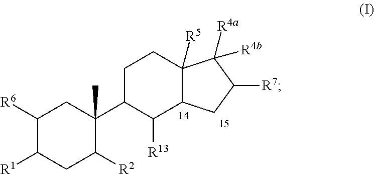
C1([R6])C([R1])CC([R2])C(C2C([R13])C3C([R5])(CC2)C([R4a])([R4b])C([R7])C3)(C)C1
